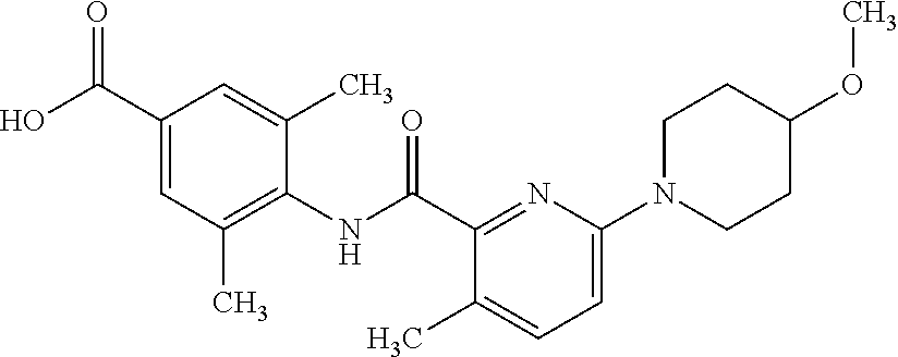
C1(C(O)=O)=CC(C)=C(NC(C2=NC(N3CCC(OC)CC3)=CC=C2C)=O)C(C)=C1
